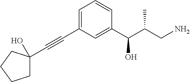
C1(C#CC2=CC=CC(C(C(CN)C)O)=C2)(O)CCCC1
